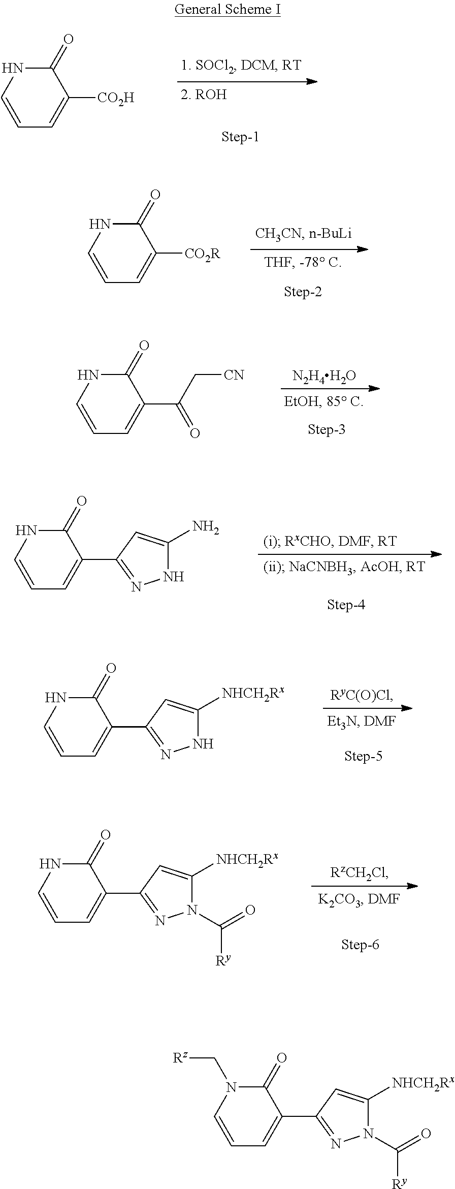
C1=CC=C([CO2H])C(=O)N1.C1=CC=C([CO2R])C(=O)N1.C1=CC=C(C(C[CN])=O)C(=O)N1.[N2H4H2O].C1=CC=C(C2=NNC(N)=C2)C(=O)N1.C1=CC=C(C2=NNC([NHCH2Rx])=C2)C(=O)N1.C1=CC=C(C2=NN(C([Ry])=O)C([NHCH2Rx])=C2)C(=O)N1.C1=CC=C(C2=NN(C([Ry])=O)C([NHCH2Rx])=C2)C(=O)N1C[Rz]
